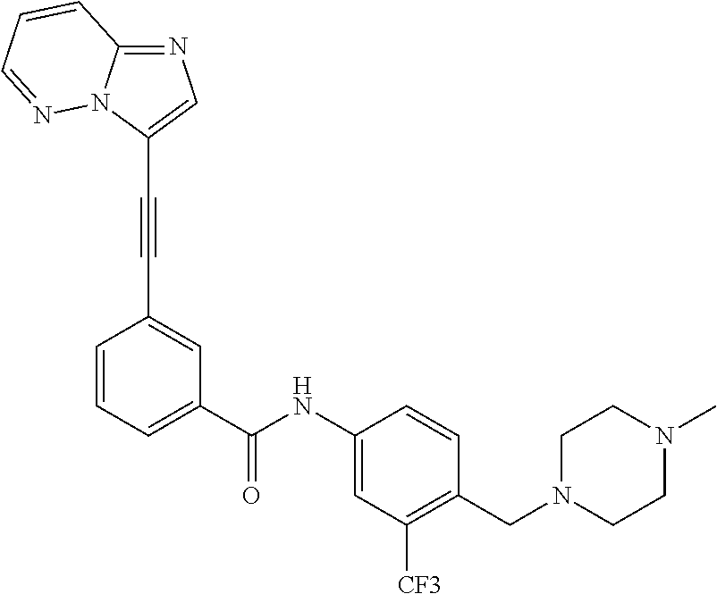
N1=C2N(C(C#CC3=CC(C(NC4=CC([CF3])=C(CN5CCN(C)CC5)C=C4)=O)=CC=C3)=C1)N=CC=C2
